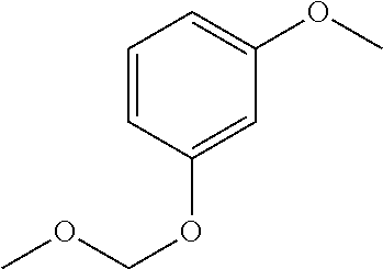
C1=CC(OCOC)=CC(OC)=C1
